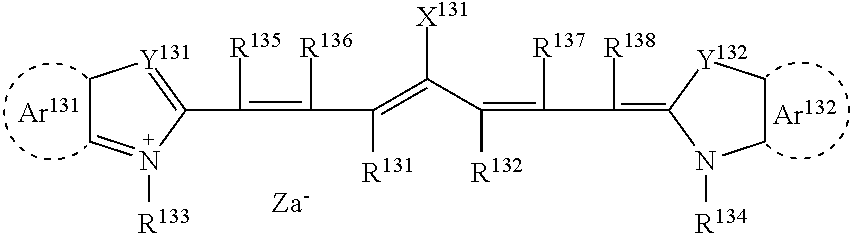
C1(C(=C(C(=C([X131])C([R132])=C(C(=C2[Y132]CCN2[R134])[R138])[R137])[R131])[R136])[R135])=[Y131]CC=N1[R133].[Za-]
